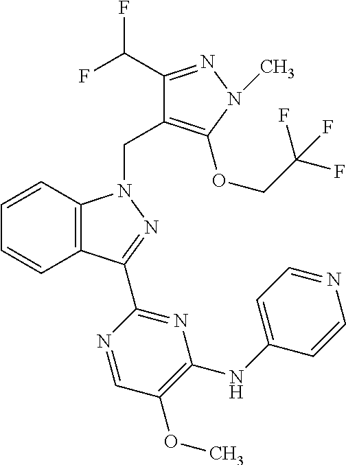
C12=C(C=CC=C1)N(CC1=C(OCC(F)(F)F)N(C)N=C1C(F)F)N=C2C1=NC(NC2=CC=NC=C2)=C(OC)C=N1
